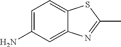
C1=C(N)C=C2C(=C1)SC(C)=N2
